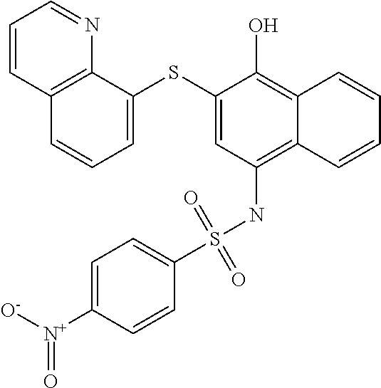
C1=C(SC2=CC=CC3=C2N=CC=C3)C(O)=C2C(=C1NS(C1=CC=C([N+]([O-])=O)C=C1)(=O)=O)C=CC=C2
